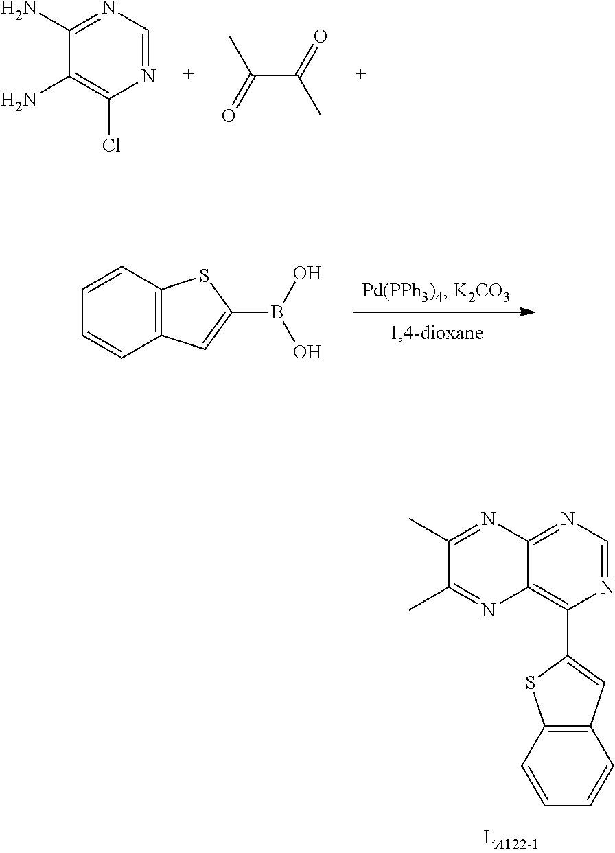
C1(N)=C(Cl)N=CN=C1N.C(C(=O)C)(=O)C.C1=CC2=C(C=C1)SC(B(O)O)=C2.C12=C(C3=CC4=C(S3)C=CC=C4)N=CN=C1N=C(C)C(C)=N2
